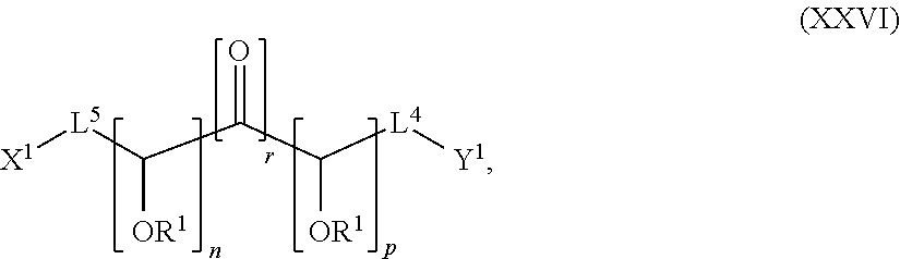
[X1][L5]C(C(C([OR1])[L4][Y1])=O)[OR1]
